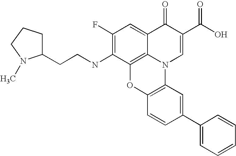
C1(F)=C(NCCC2CCCN2C)C2=C3C(=C1)C(=O)C(C(O)=O)=CN3C1=C(O2)C=CC(C2=CC=CC=C2)=C1
